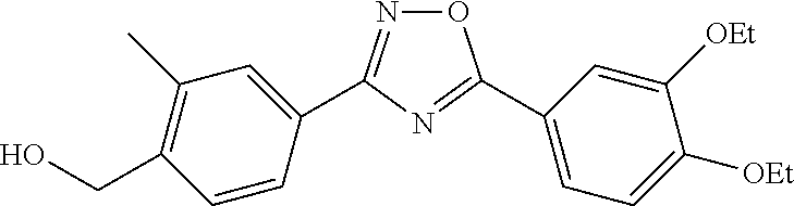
N1=C(C2=CC(C)=C(CO)C=C2)N=C(C2=CC=C([OEt])C([OEt])=C2)O1
